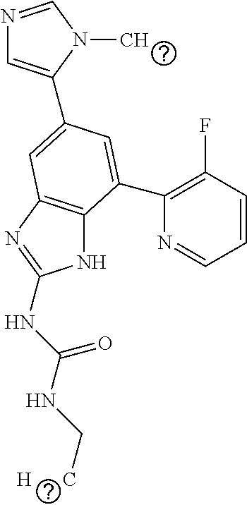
N1C2=C(N=C1NC(NC[H      C])=O)C=C(C1=CN=CN1C)C=C2C1=C(F)C=CC=N1
